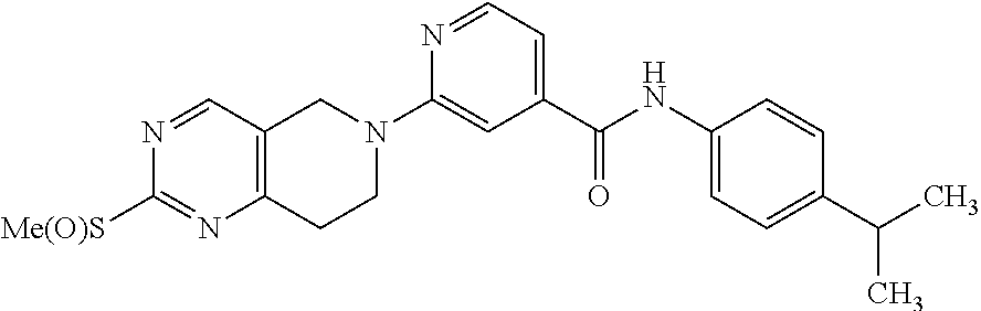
C12=C(C=NC([Me(O)S])=N1)CN(C1=CC(C(NC3=CC=C(C(C)C)C=C3)=O)=CC=N1)CC2
